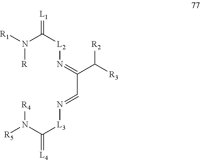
[R1]N(C([L2]N=C(C=N[L3]C(=[L4])N([R5])[R4])C([R3])[R2])=[L1])[R]
